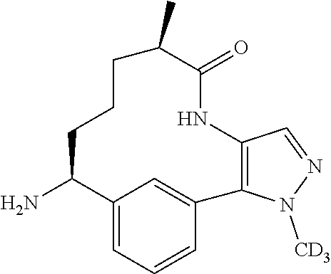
C12=CC=CC(=C1)C1=C(NC(=O)C(C)CCCC2N)C=NN1[CD3]
